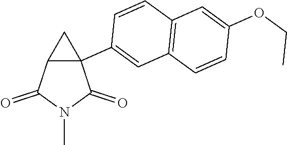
C12C(C3=CC4=C(C=C3)C=C(OCC)C=C4)(C1)C(=O)N(C)C2=O
